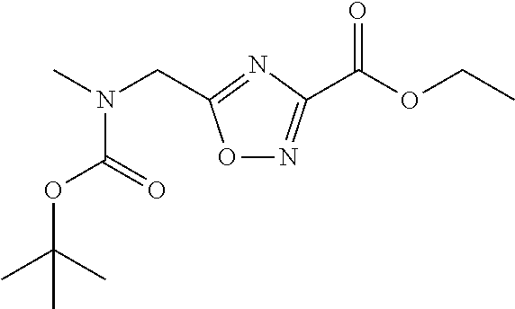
C(N(C)CC1=NC(C(OCC)=O)=NO1)(=O)OC(C)(C)C
